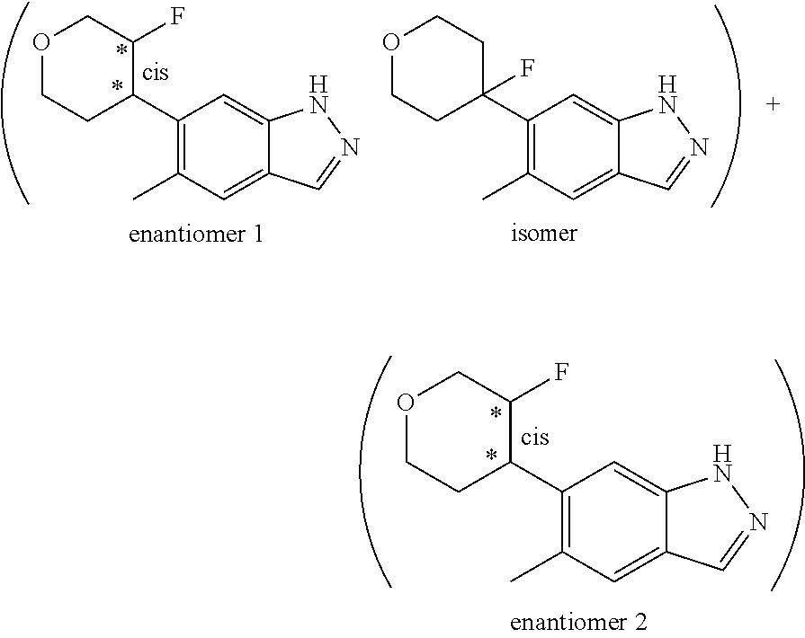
C1(C2C(F)COCC2)=C(C)C=C2C(=C1)NN=C2.C1(C2(F)CCOCC2)=C(C)C=C2C(=C1)NN=C2.C1(C2C(F)COCC2)=C(C)C=C2C(=C1)NN=C2
